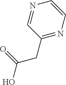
OC(CC1=NC=CN=C1)=O
